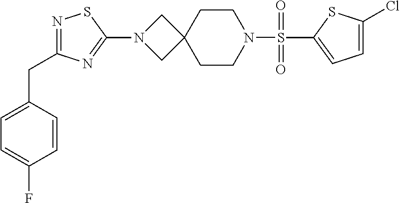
C1(S(N2CCC3(CC2)CN(C2=NC(CC4=CC=C(F)C=C4)=NS2)C3)(=O)=O)=CC=C(Cl)S1
